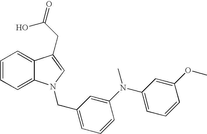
C1=CC=C2C(=C1)C(CC(O)=O)=CN2CC1=CC=CC(N(C2=CC=CC(OC)=C2)C)=C1
